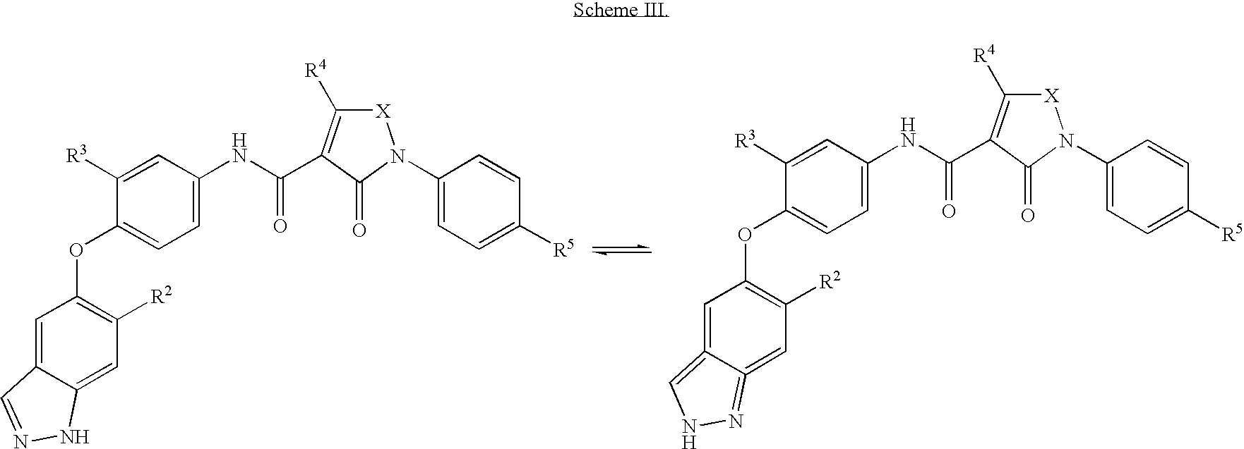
C1=C2C(=CC([R2])=C1OC1=CC=C(NC(=O)C3=C([R4])[X]N(C4=CC=C([R5])C=C4)C3=O)C=C1[R3])NN=C2.C1=C2=CNN=C2=CC([R2])=C1OC1=CC=C(NC(=O)C2=C([R4])[X]N(C3=CC=C([R5])C=C3)C2=O)C=C1[R3]
